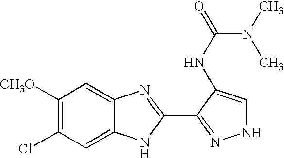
C1([CH3O])=C(Cl)C=C2C(=C1)N=C(C1=NNC=C1NC(=O)N(C)C)N2
